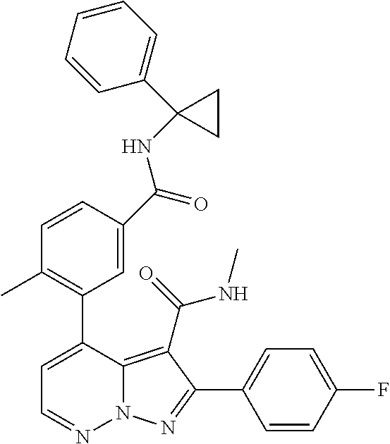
C1=C(C2=C(C)C=CC(C(=O)NC3(C4=CC=CC=C4)CC3)=C2)C2=C(C(=O)NC)C(C3=CC=C(F)C=C3)=NN2N=C1
